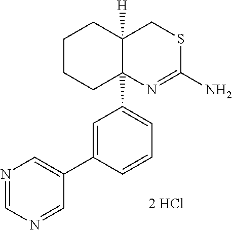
C1(C23N=C(N)SCC2([H])CCCC3)=CC=CC(C2=CN=CN=C2)=C1.[2 HCl]
